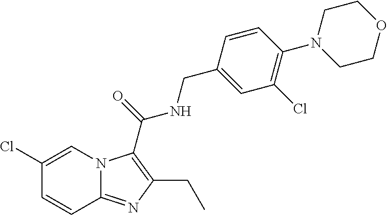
C12=NC(CC)=C(C(=O)NCC3=CC(Cl)=C(N4CCOCC4)C=C3)N1C=C(Cl)C=C2
